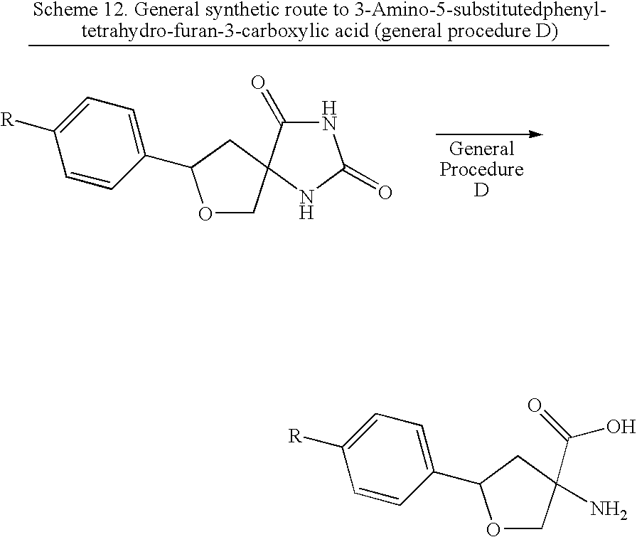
O1CC2(CC1C1=CC=C([R])C=C1)NC(=O)NC2=O.O1CC(N)(C(=O)O)CC1C1=CC=C([R])C=C1
